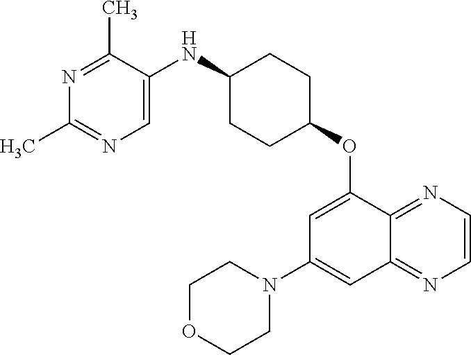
N1=C(C)C(NC2CCC(OC3=CC(N4CCOCC4)=CC4=NC=CN=C34)CC2)=CN=C1C
